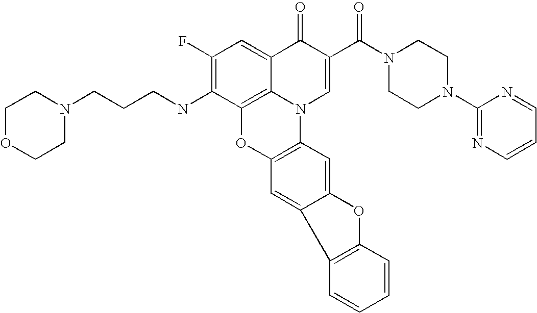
C1(F)=C(NCCCN2CCOCC2)C2=C3C(=C1)C(=O)C(C(N1CCN(C4=NC=CC=N4)CC1)=O)=CN3C1=C(O2)C=C2C(=C1)OC1=C2C=CC=C1
